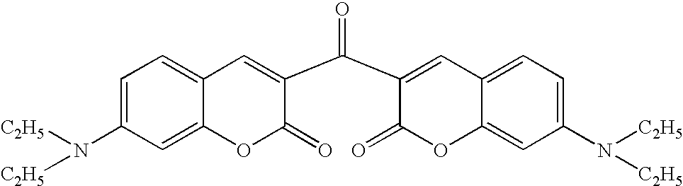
C12=CC(N([C2H5])[C2H5])=CC=C1C=C(C(C1=CC3=CC=C(N([C2H5])[C2H5])C=C3OC1=O)=O)C(=O)O2
